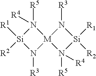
[R5]N1([R4])[Si]([R1])([R2])N([R3])[M]12N([R5])([R4])[Si]([R1])([R2])N2[R3]
